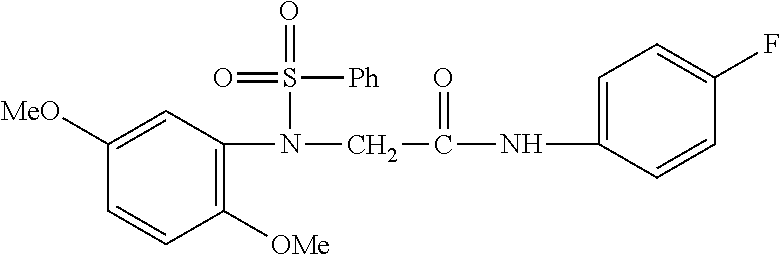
C1([OMe])=C(N(CC(NC2=CC=C(F)C=C2)=O)S(=O)([Ph])=O)C=C([MeO])C=C1
